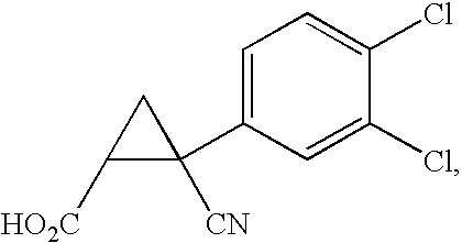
C1([HO2C])C(C2=CC=C(Cl)C(Cl)=C2)([CN])C1
